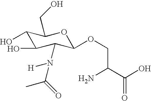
C1(O)C(O)C(N(C(=O)C)[H])C(OCC(C(O)=O)N)OC1CO
